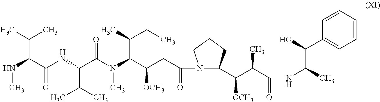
C(C(NC(C(N(C(C(CC(N1CCCC1C(C(C(=O)NC(C(C1=CC=CC=C1)O)C)C)[OCH3])=O)[OCH3])C(CC)C)C)=O)C(C)C)=O)(C(C)C)NC
